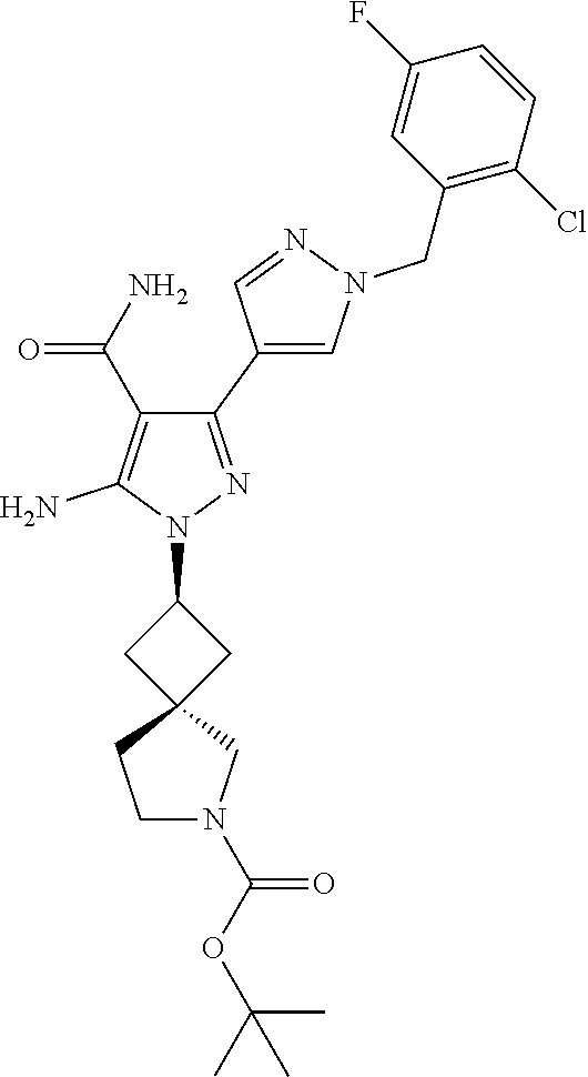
C1(C2=CN(CC3=C(Cl)C=CC(F)=C3)N=C2)=NN(C2CC3(C2)CCN(C(OC(C)(C)C)=O)C3)C(N)=C1C(N)=O
